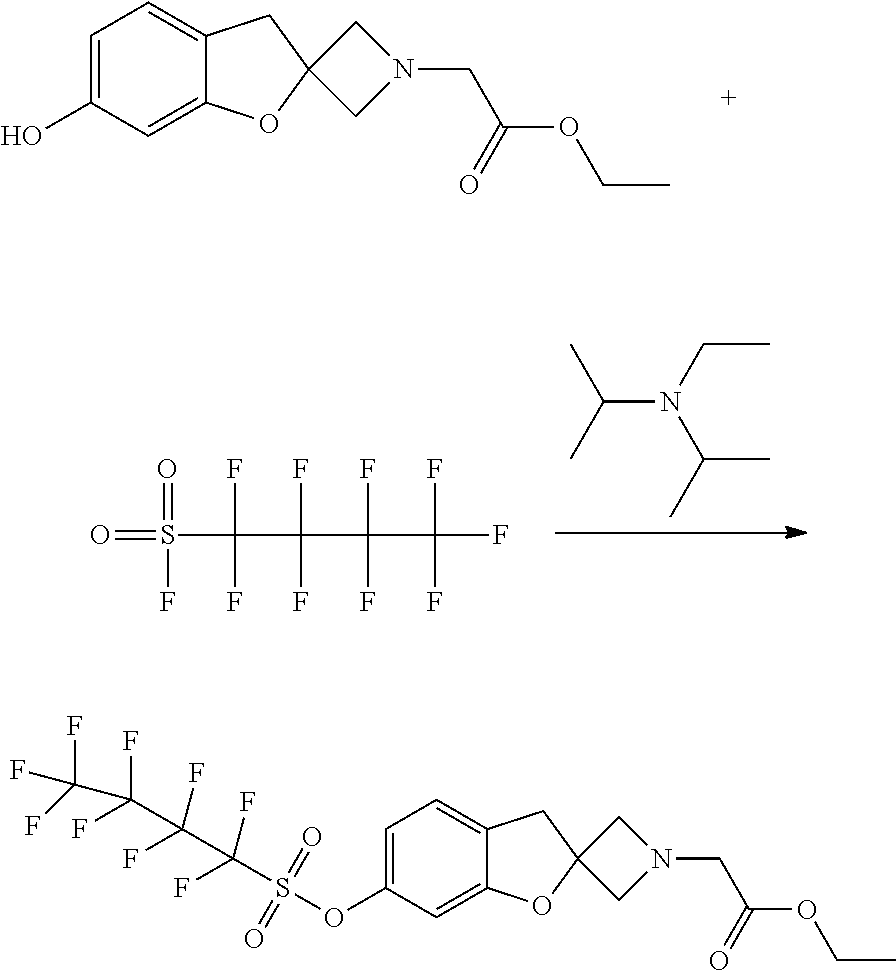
C1=C(O)C=C2C(=C1)CC1(O2)CN(CC(OCC)=O)C1.C(N(C(C)C)CC)(C)C.O=S(C(F)(F)C(F)(F)C(F)(F)C(F)(F)F)(=O)F.C1=C(OS(C(F)(F)C(F)(F)C(F)(F)C(F)(F)F)(=O)=O)C=C2C(=C1)CC1(O2)CN(CC(OCC)=O)C1
